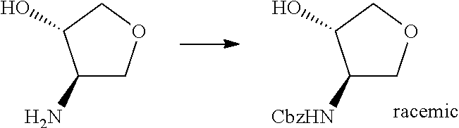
C1(N)COCC1O.C1([CbzHN])COCC1O
